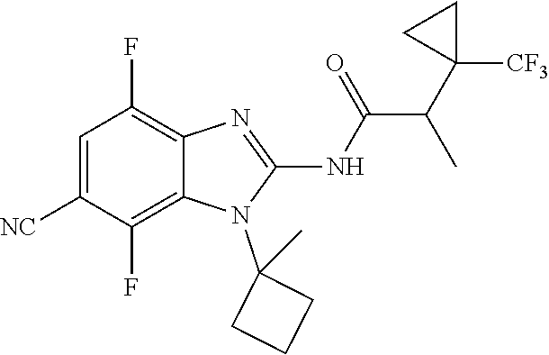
C1=C([NC])C(F)=C2C(=C1F)N=C(NC(=O)C(C1([CF3])CC1)C)N2C1(C)CCC1
